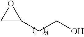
C1C(CCO)O1
